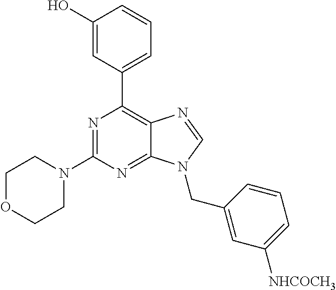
N1=C(N2CCOCC2)N=C2C(=C1C1=CC=CC(O)=C1)N=CN2CC1=CC([NHCOCH3])=CC=C1
